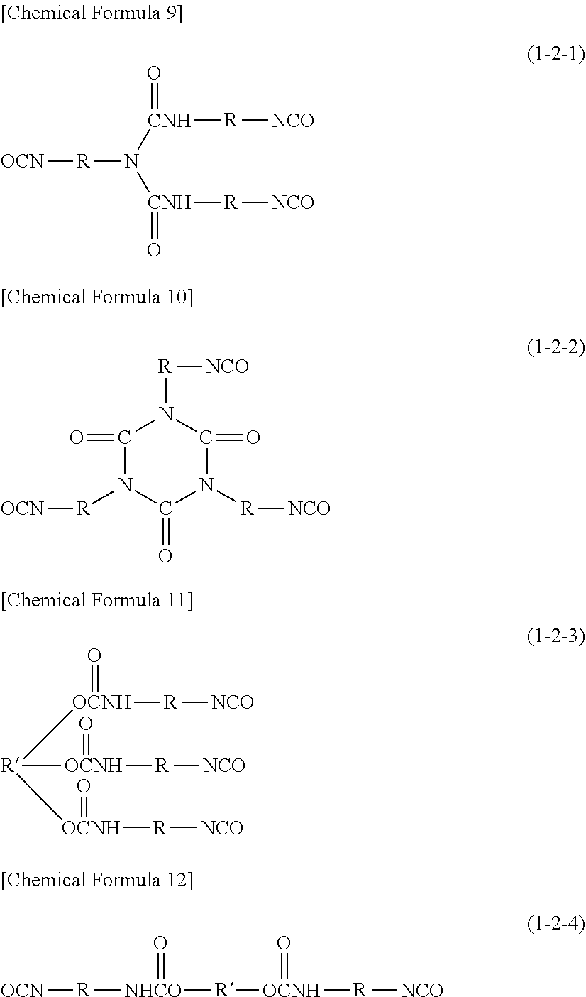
[OCN][R]N([CNH]([R][NCO])=O)[CNH]([R][NCO])=O.C1(=O)N([R][OCN])C(=O)N([R][NCO])C(=O)N1[R][NCO].O=[OCNH]([R][NCO])[R]([OCNH]([R][NCO])=O)[OCNH]([R][NCO])=O.[OCN][R][NHCO](=O)[R][OCNH](=O)[R][NCO]
